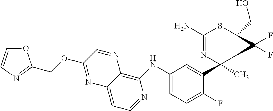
C1(NC2=CC=C(F)C(C3(C)C4C(F)(F)C4(CO)SC(N)=N3)=C2)=C2C(=CC=N1)N=C(OCC1=NC=CO1)C=N2
